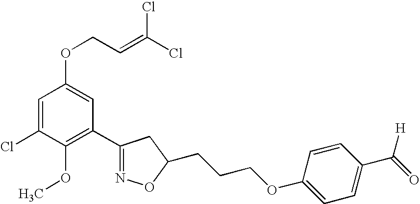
C1=C(Cl)C(OC)=C(C2=NOC(CCCOC3=CC=C(C(=O)[H])C=C3)C2)C=C1OCC=C(Cl)Cl
